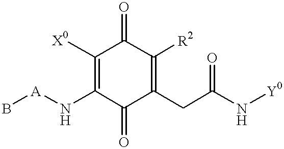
B[A]NC1=C([X0])C(=O)C([R2])=C(CC(N[Y0])=O)C1=O
